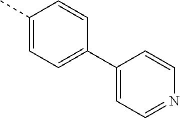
C1(C)=CC=C(C2=CC=NC=C2)C=C1
